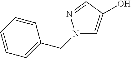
N1(CC2=CC=CC=C2)C=C(O)C=N1
